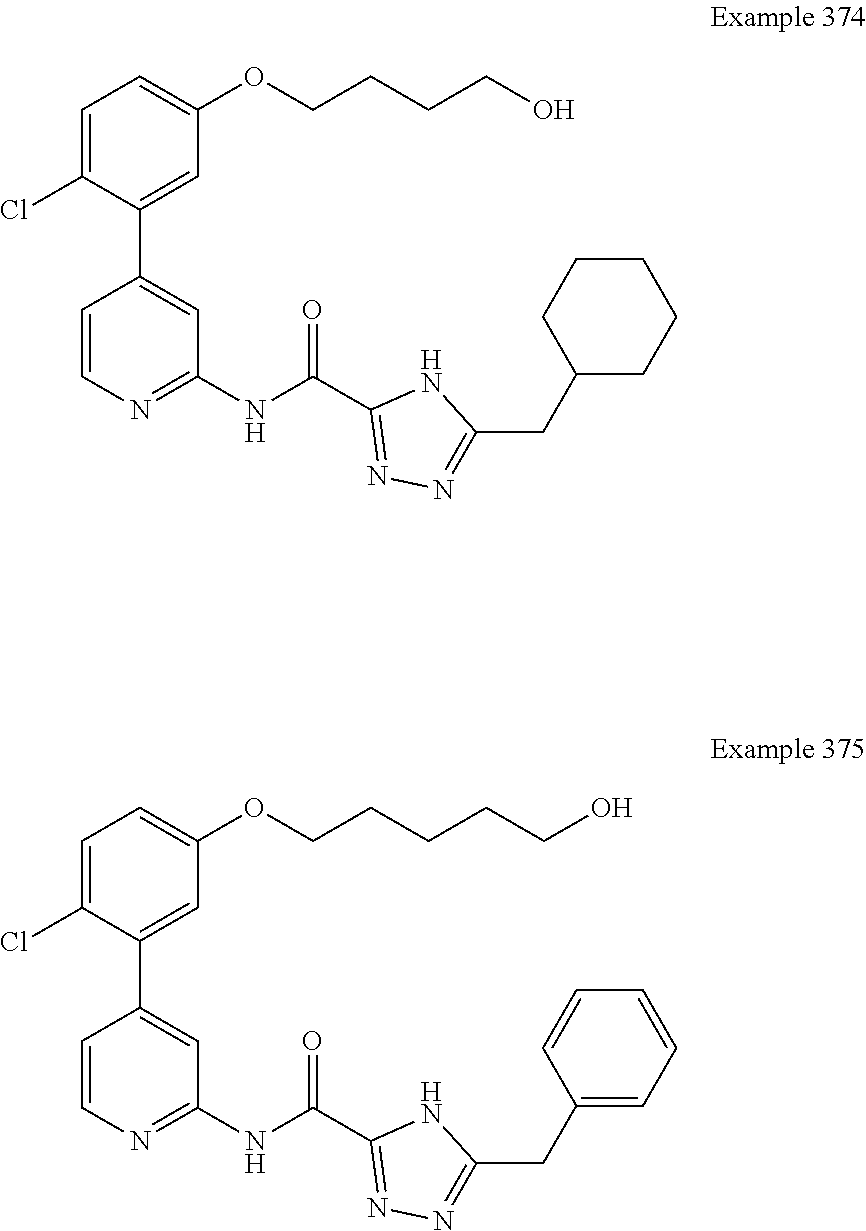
C1=C(Cl)C(C2=CC(NC(C3=NN=C(CC4CCCCC4)N3)=O)=NC=C2)=CC(OCCCCO)=C1.C1=C(Cl)C(C2=CC(NC(C3=NN=C(CC4=CC=CC=C4)N3)=O)=NC=C2)=CC(OCCCCCO)=C1
